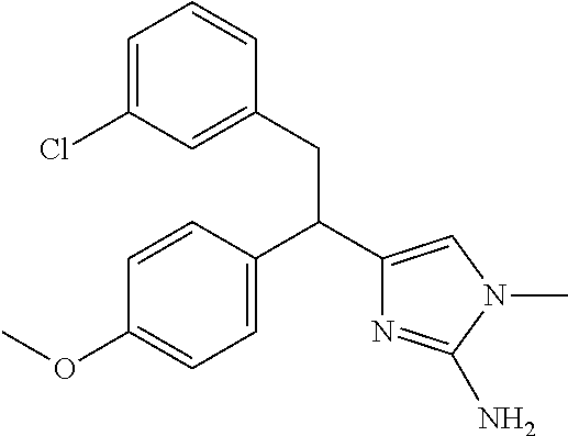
C1=CC(C(C2=CN(C)C(N)=N2)CC2=CC(Cl)=CC=C2)=CC=C1OC
